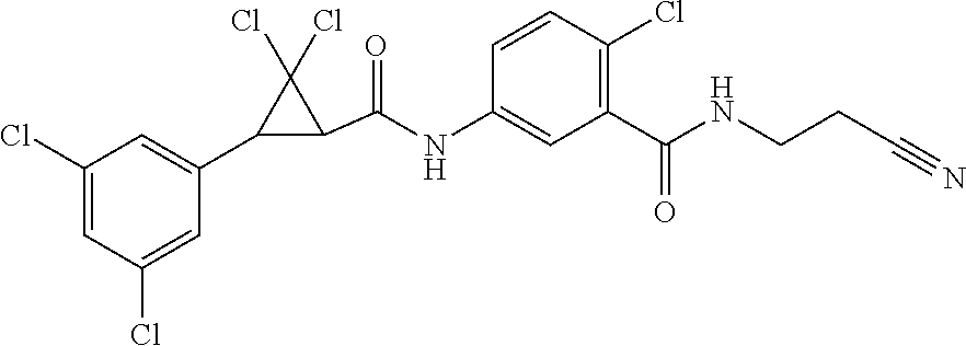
C1(Cl)=CC(Cl)=CC(C2C(C(=O)NC3=CC(C(=O)NCCC#N)=C(Cl)C=C3)C2(Cl)Cl)=C1
